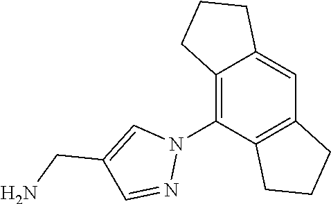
C12=C(N3C=C(CN)C=N3)C3=C(C=C1CCC2)CCC3
